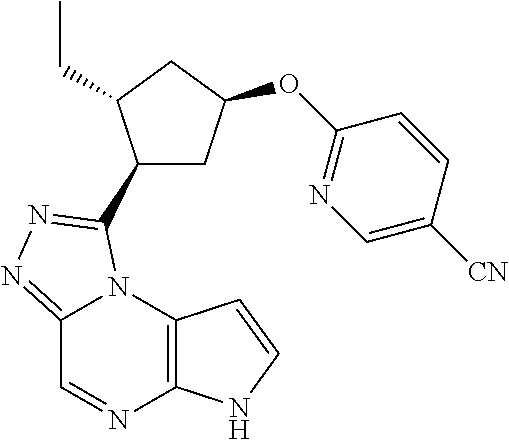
C12=NN=C(C3CC(OC4=NC=C([CN])C=C4)CC3CC)N1C1=C(N=C2)NC=C1
